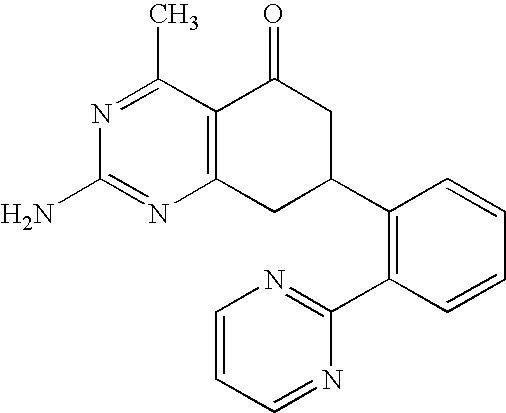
C12=C(C(C)=NC(N)=N1)C(=O)CC(C1=C(C3=NC=CC=N3)C=CC=C1)C2
